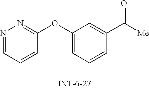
N1=CC=CC(OC2=CC=CC(C([Me])=O)=C2)=N1
